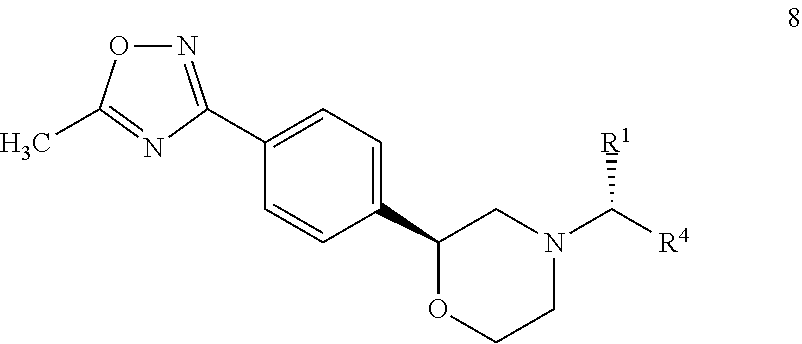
C1(C2OCCN(C([R4])[R1])C2)=CC=C(C2=NOC(C)=N2)C=C1
